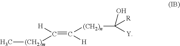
C[(CH2)m]C([H])=C([(CH2)n]C([Y])(O)[R])[H]
